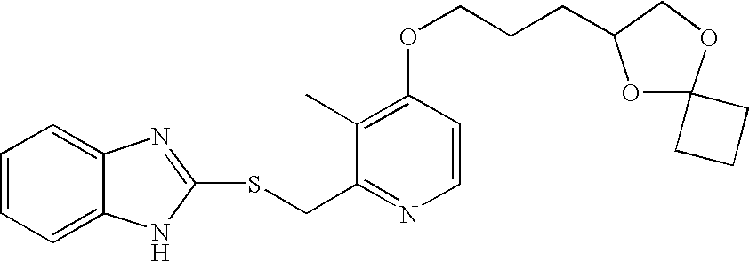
C1(C)=C(OCCCC2OC3(OC2)CCC3)C=CN=C1CSC1=NC2=CC=CC=C2N1
